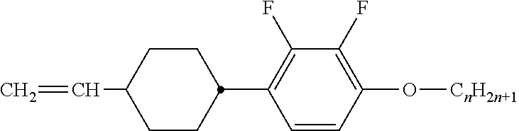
C(=C)C1CCC(C2=C(F)C(F)=C(O[CnH2n+1])C=C2)CC1
